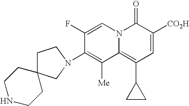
C1([Me])=C(N2CC3(CC2)CCNCC3)C(F)=CN2C1=C(C1CC1)C=C([CO2H])C2=O
